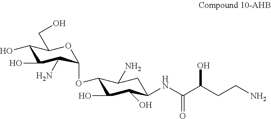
C1(O)C(O)C(N)C(OC2C(O)C(O)C(NC(C(CCN)O)=O)CC2N)OC1CO
